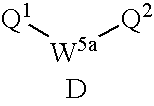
[Q1][W5a][Q2].[D]
